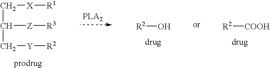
C(C[X][R1])([Z][R3])C[Y][R2].[R2]O.[R2][COOH]
